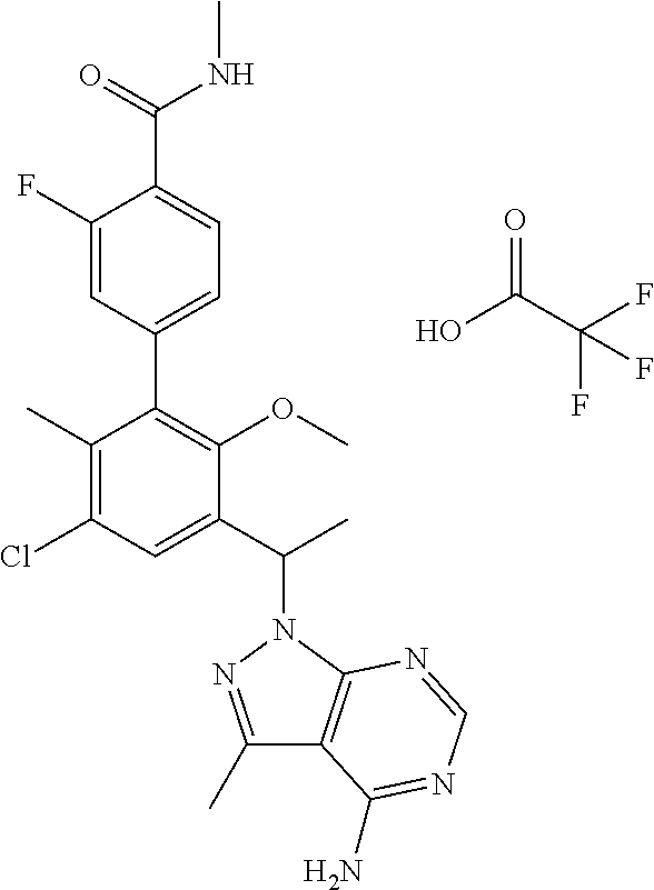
C1(C2=C(OC)C(C(C)N3N=C(C)C4=C3N=CN=C4N)=CC(Cl)=C2C)=CC=C(C(=O)NC)C(F)=C1.OC(C(F)(F)F)=O
